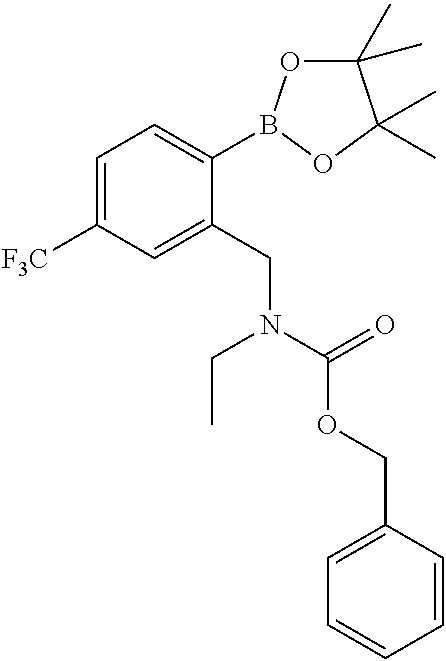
C1=C([F3C])C=C(CN(CC)C(OCC2=CC=CC=C2)=O)C(B2OC(C)(C)C(C)(C)O2)=C1
